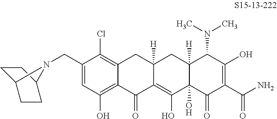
C1(CN2C3CCC2CC3)=CC(O)=C2C(=C1Cl)CC1([H])C(=C(O)C3(O)C([H])(C1)C(N(C)C)C(O)=C(C(N)=O)C3=O)C2=O
